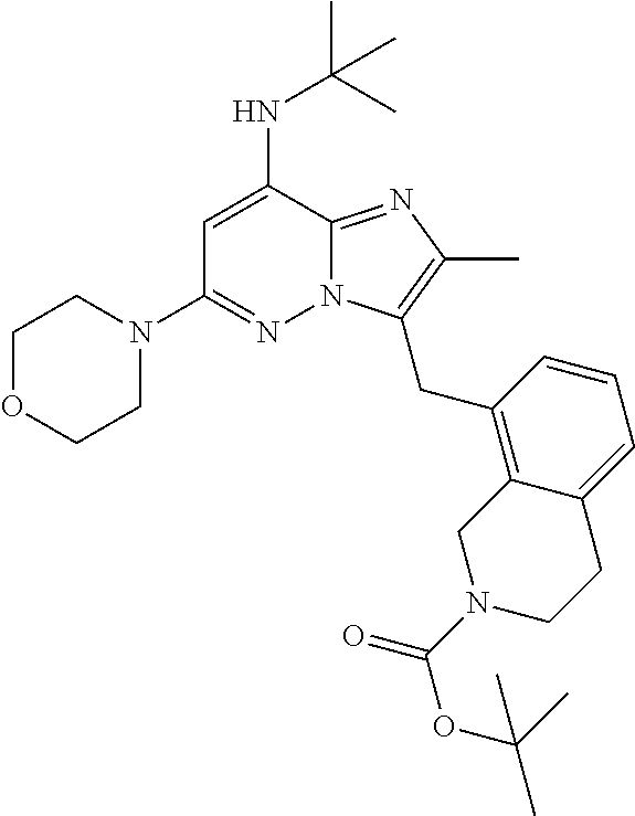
N1(C2=NN3C(=NC(C)=C3CC3=C4C(=CC=C3)CCN(C(=O)OC(C)(C)C)C4)C(NC(C)(C)C)=C2)CCOCC1
